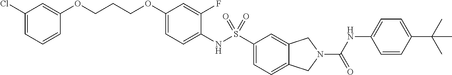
C1(OCCCOC2=CC(Cl)=CC=C2)=CC=C(NS(C2=CC=C3C(=C2)CN(C(NC2=CC=C(C(C)(C)C)C=C2)=O)C3)(=O)=O)C(F)=C1
